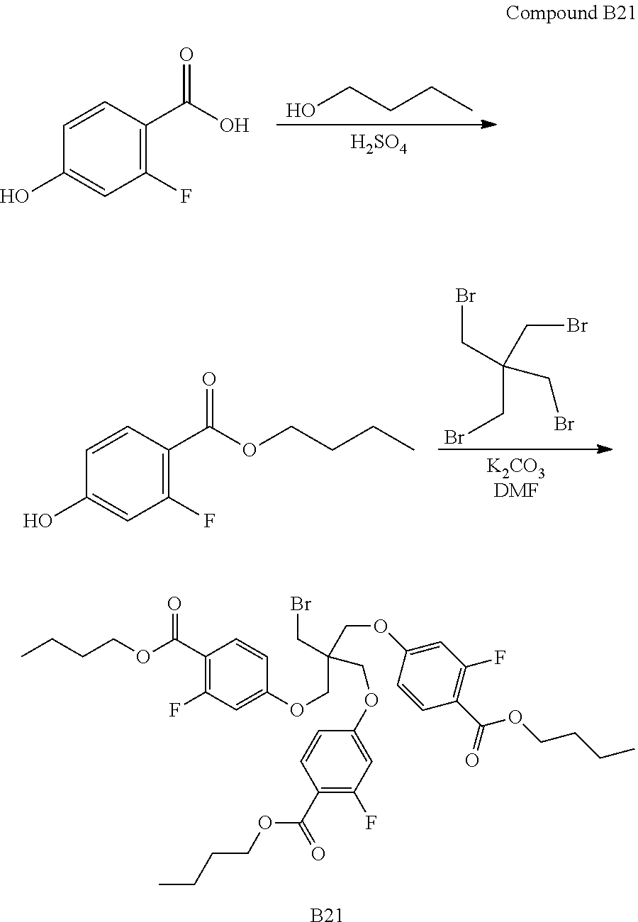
C1(F)=C(C(O)=O)C=CC(O)=C1.[H2SO4].OCCCC.BrCC(CBr)(CBr)CBr.C1(F)=C(C(=O)OCCCC)C=CC(O)=C1.[B21].BrCC(COC1=CC(F)=C(C(=O)OCCCC)C=C1)(COC1=CC(F)=C(C(=O)OCCCC)C=C1)COC1=CC(F)=C(C(=O)OCCCC)C=C1
